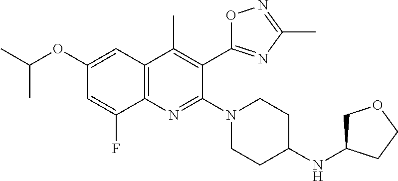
C1(OC(C)C)=CC2=C(N=C(N3CCC(NC4COCC4)CC3)C(C3=NC(C)=NO3)=C2C)C(F)=C1
